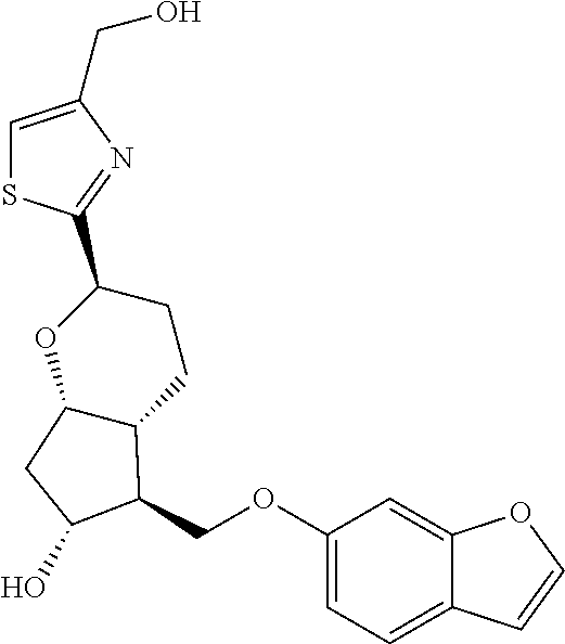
C1=C(CO)N=C(C2CCC3C(O2)CC(O)C3COC2=CC=C3C(=C2)OC=C3)S1
